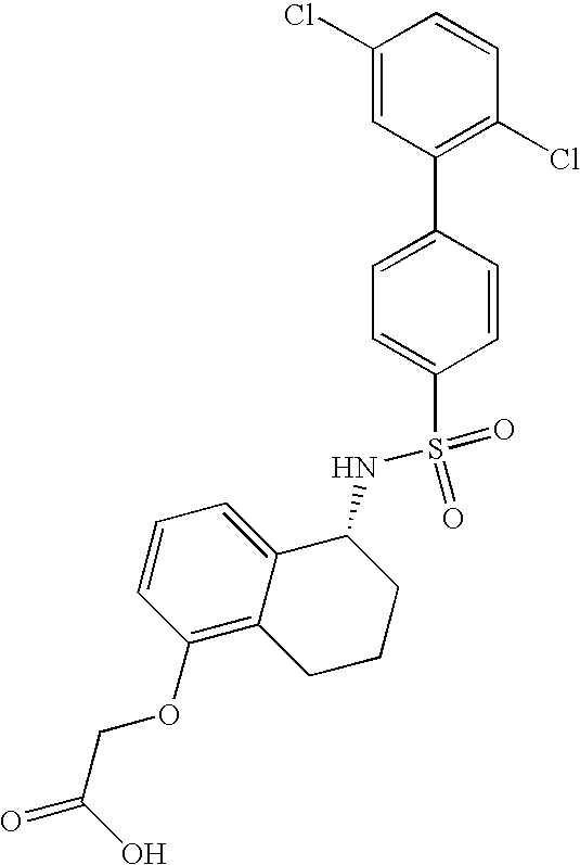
C1(Cl)=CC(C2=CC=C(S(NC3C4=CC=CC(OCC(=O)O)=C4CCC3)(=O)=O)C=C2)=C(Cl)C=C1
